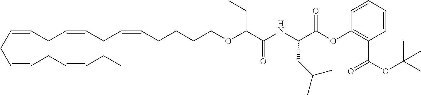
C(=CCC=CCC=CCCCCOC(C(NC(C(OC1=C(C(=O)OC(C)(C)C)C=CC=C1)=O)CC(C)C)=O)CC)CC=CCC=CCC
